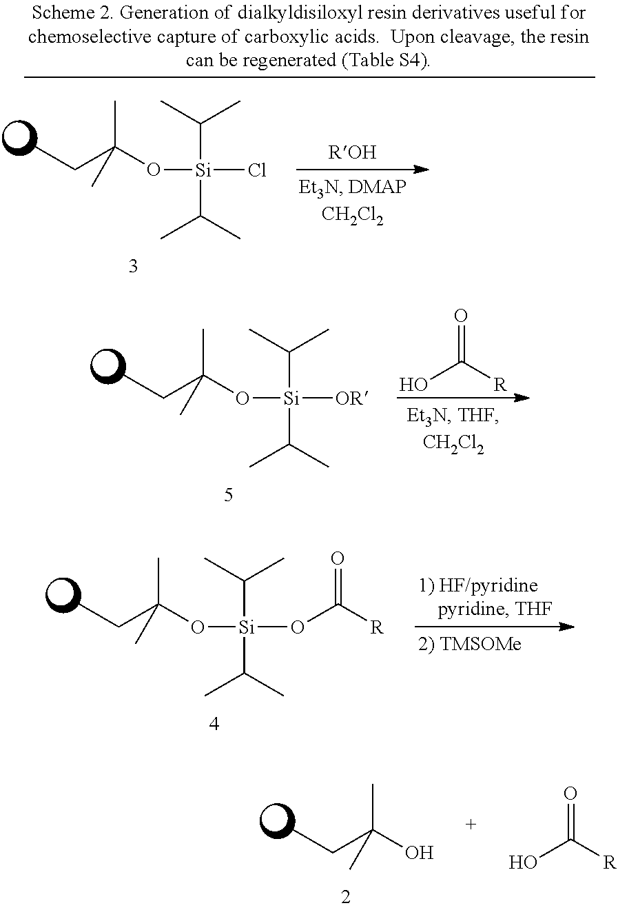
CCC(O[Si]([OR])(C(C)C)C(C)C)(C)C.OC([R])=O.CCC(O[Si](OC(=O)[R])(C(C)C)C(C)C)(C)C.CCC(O)(C)C.OC(=O)[R].CCC(O[Si](Cl)(C(C)C)C(C)C)(C)C
